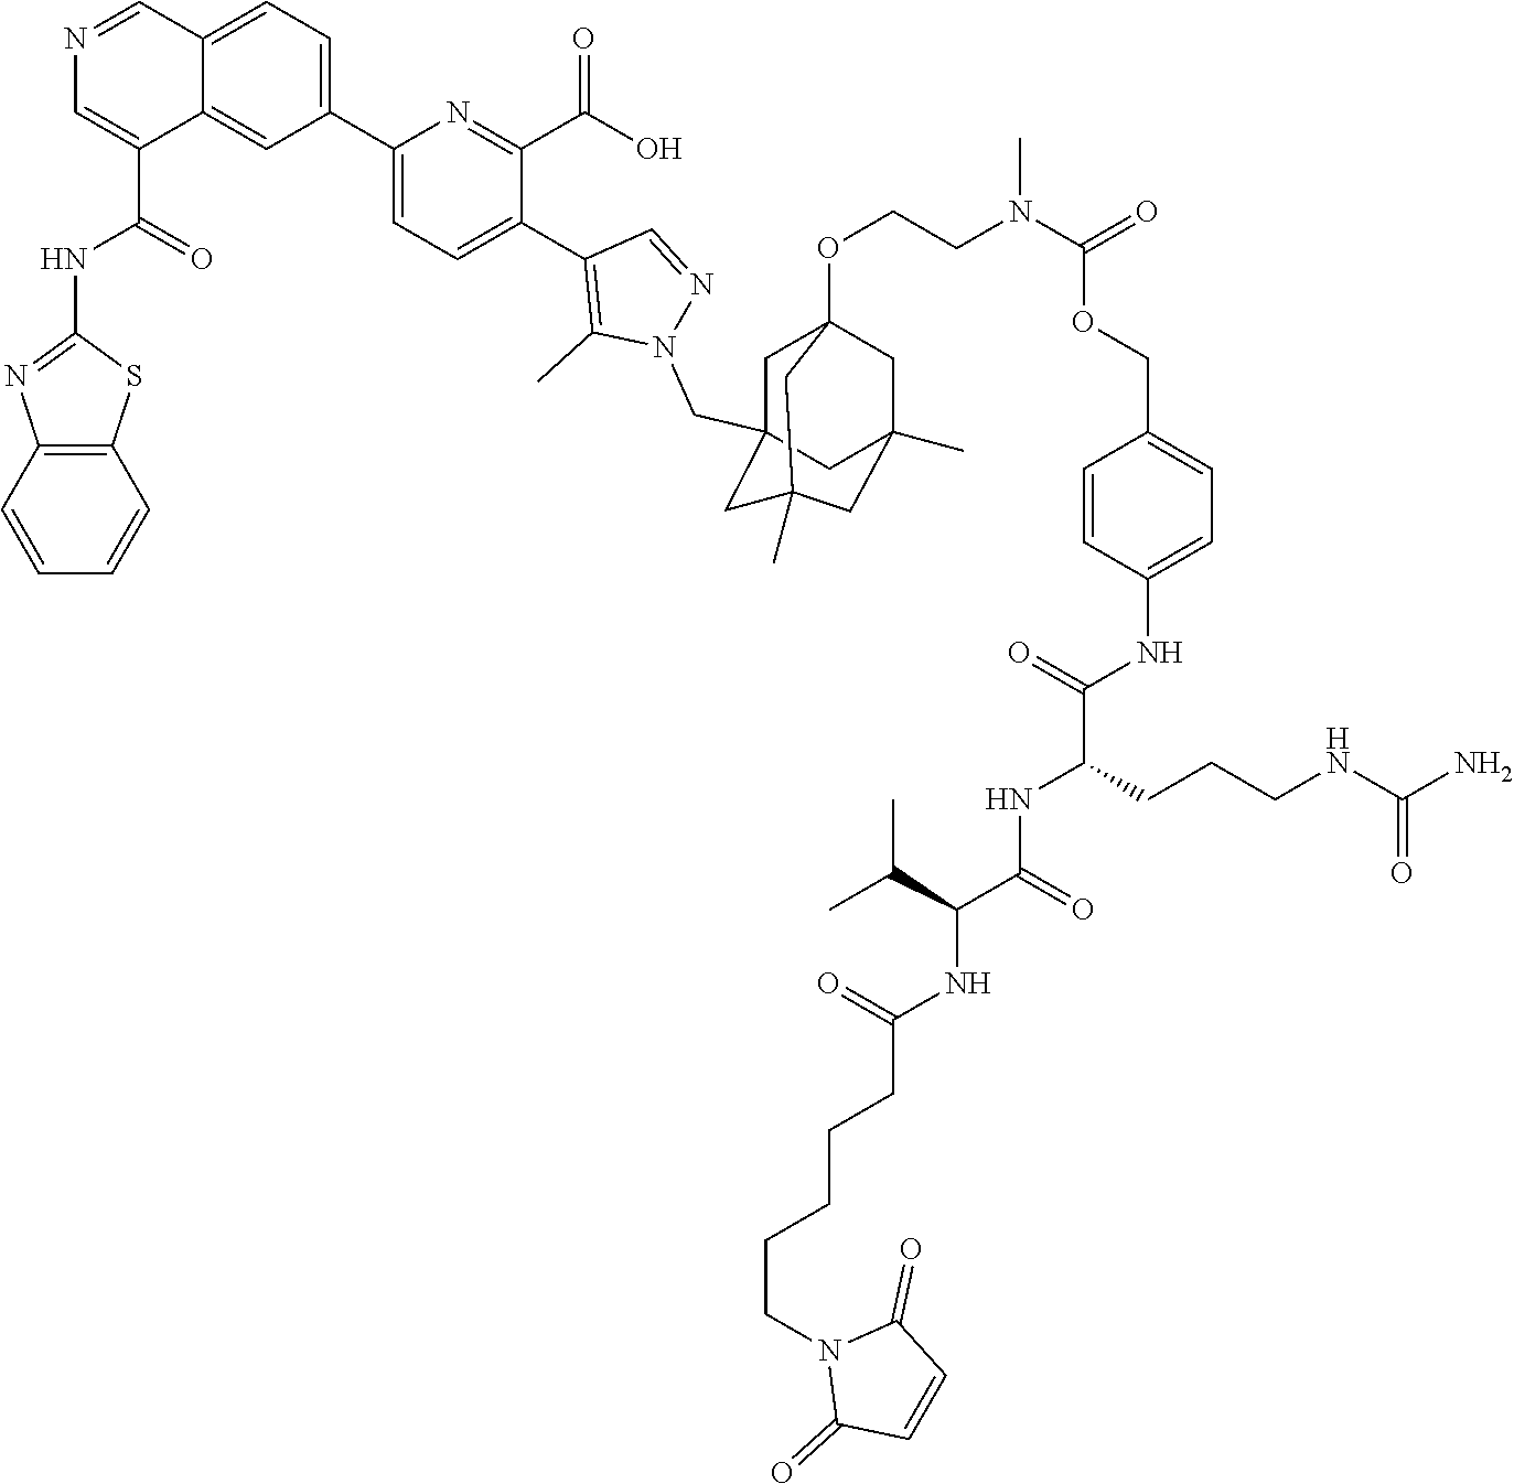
C12=C(C=CC=C1)SC(NC(C1=CN=CC3=CC=C(C4=CC=C(C5=C(C)N(CC67CC8(OCCN(C(=O)OCC9=CC=C(NC(C(NC(C(NC(CCCCCN%10C(=O)C=CC%10=O)=O)C(C)C)=O)CCCNC(N)=O)=O)C=C9)C)CC(C)(CC(C)(C6)C8)C7)N=C5)C(C(O)=O)=N4)C=C13)=O)=N2
